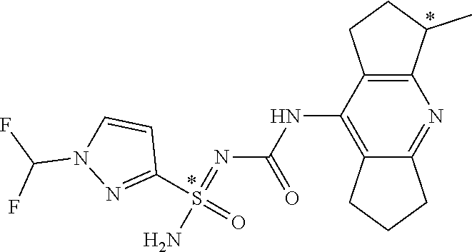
C12=NC3=C(C(NC(N=S(=O)(N)C4=NN(C(F)F)C=C4)=O)=C1CCC2)CCC3C
